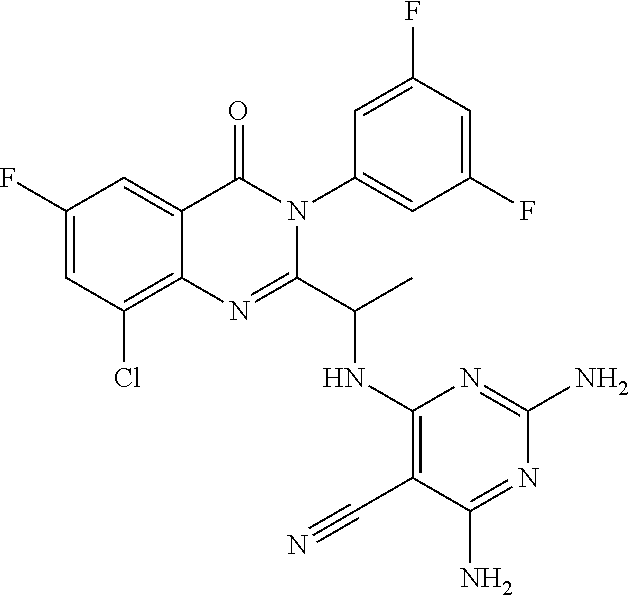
C1(F)=CC(Cl)=C2C(=C1)C(=O)N(C1=CC(F)=CC(F)=C1)C(C(C)NC1=C(C#N)C(N)=NC(N)=N1)=N2
